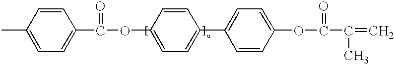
C1=C(C(=O)OC2=CC=C(C3=CC=C(OC(=O)C(C)=C)C=C3)C=C2)C=CC(C)=C1
